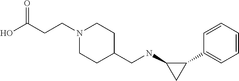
N1(CCC(O)=O)CCC(CNC2CC2C2=CC=CC=C2)CC1
